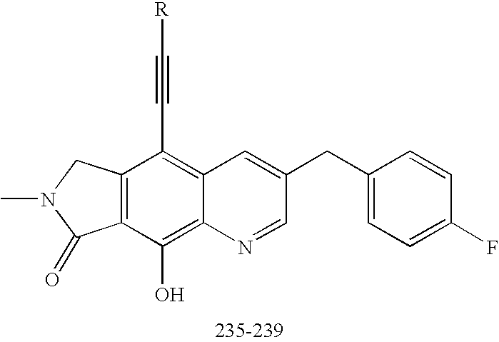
C12=C(C(O)=C3C(=C1C#C[R])C=C(CC1=CC=C(F)C=C1)C=N3)C(=O)N(C)C2
